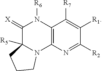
C12=C(N=C([R2])C([R1])=C1[R7])N1C([R5])(C(=[X])N2[R6])CCC1
